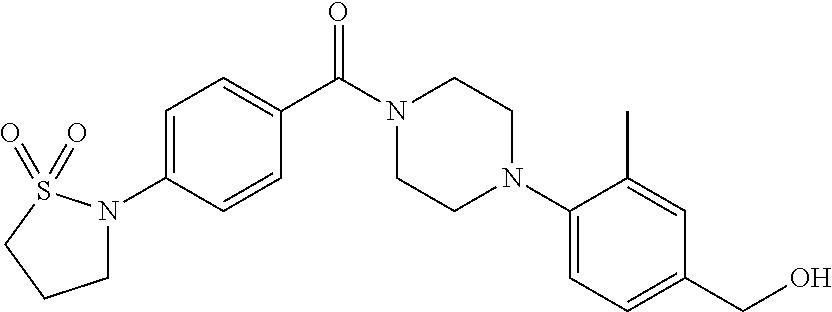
C1=C(N2CCCS2(=O)=O)C=CC(C(N2CCN(C3=CC=C(CO)C=C3C)CC2)=O)=C1
